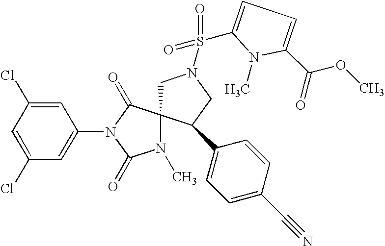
ClC1=CC(N2C(=O)C3(N(C)C2=O)CN(S(=O)(=O)C2=CC=C(C(OC)=O)N2C)CC3C2=CC=C(C#N)C=C2)=CC(Cl)=C1
